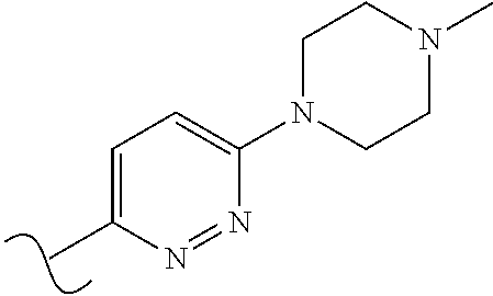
CC1=CC=C(N2CCN(C)CC2)N=N1
